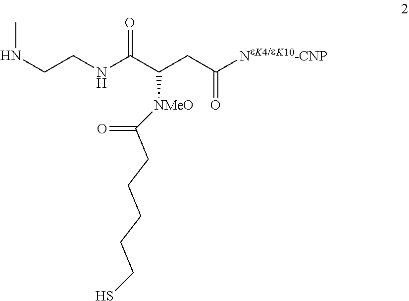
N(CCNC(C(CC([NeK4/eK10-CNP])=O)[NMeO]C(=O)CCCCCS)=O)C
